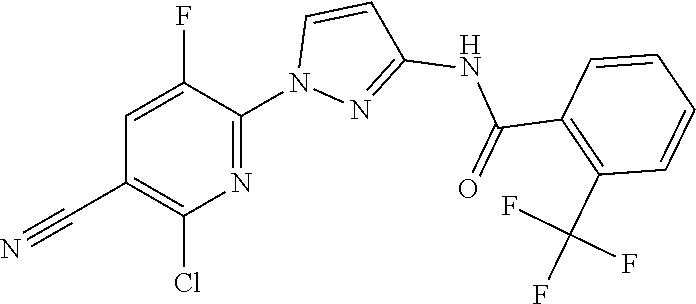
FC1=CC(C#N)=C(Cl)N=C1N1N=C(NC(C2=C(C(F)(F)F)C=CC=C2)=O)C=C1
